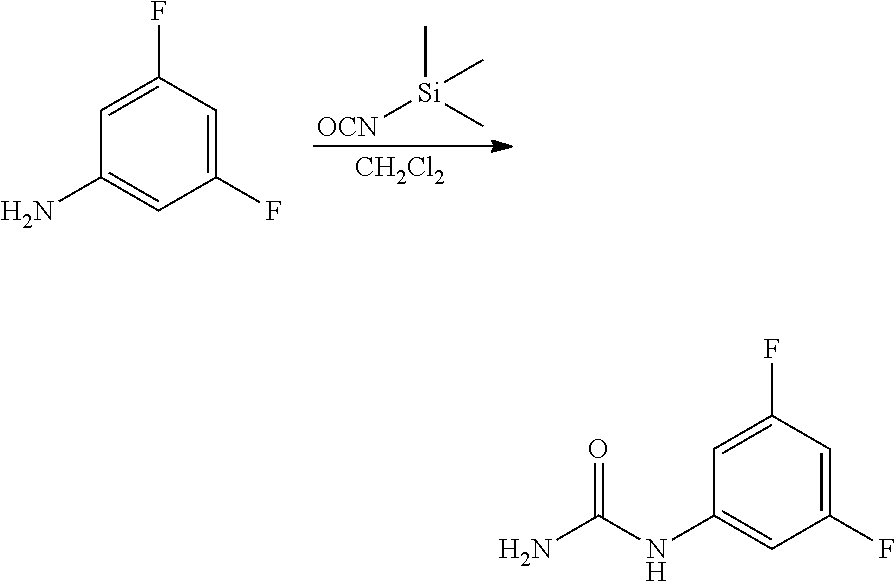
[OCN][Si](C)(C)C.[CH2Cl2].C1(F)=CC(F)=CC(N)=C1.NC(NC1=CC(F)=CC(F)=C1)=O
